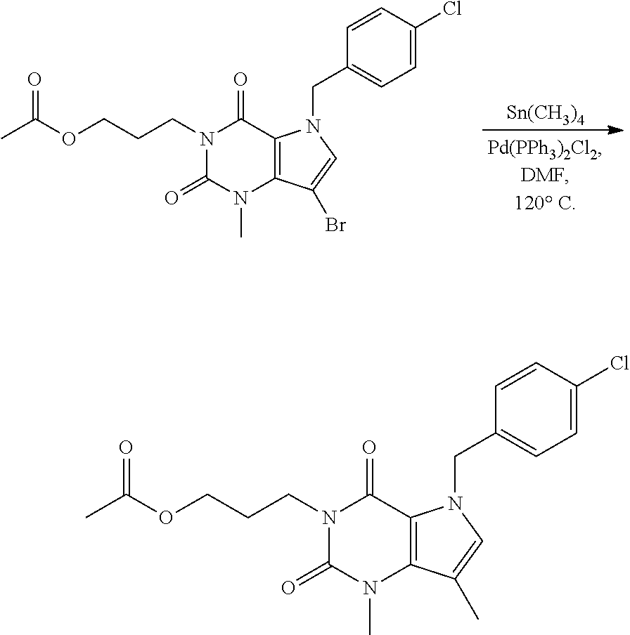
[Sn(CH3)4].N1(CCCOC(C)=O)C(=O)N(C)C2=C(C1=O)N(CC1=CC=C(Cl)C=C1)C=C2Br.N1(CCCOC(C)=O)C(=O)N(C)C2=C(C1=O)N(CC1=CC=C(Cl)C=C1)C=C2C
